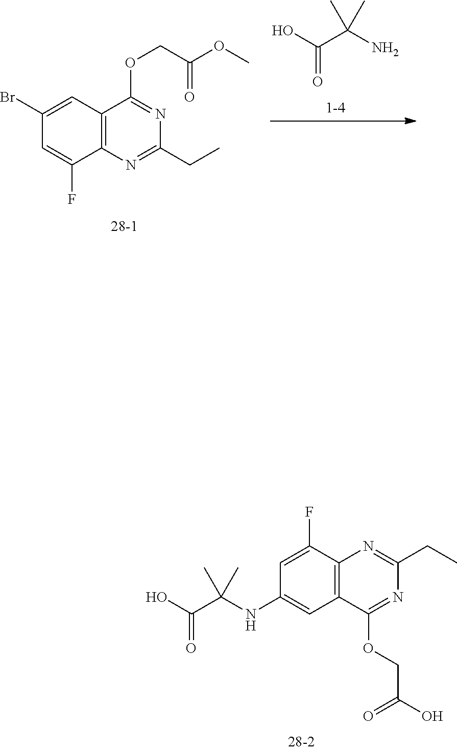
C12=C(N=C(CC)N=C1OCC(OC)=O)C(F)=CC(Br)=C2.OC(C(N)(C)C)=O.C1=C(F)C2=C(C=C1NC(C(O)=O)(C)C)C(OCC(O)=O)=NC(CC)=N2
